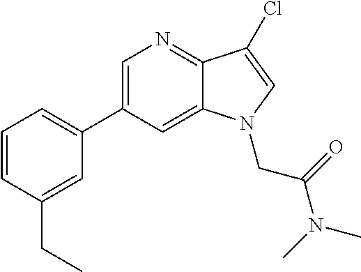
C1=C(C2=CC=CC(CC)=C2)C=C2C(=N1)C(Cl)=CN2CC(N(C)C)=O
